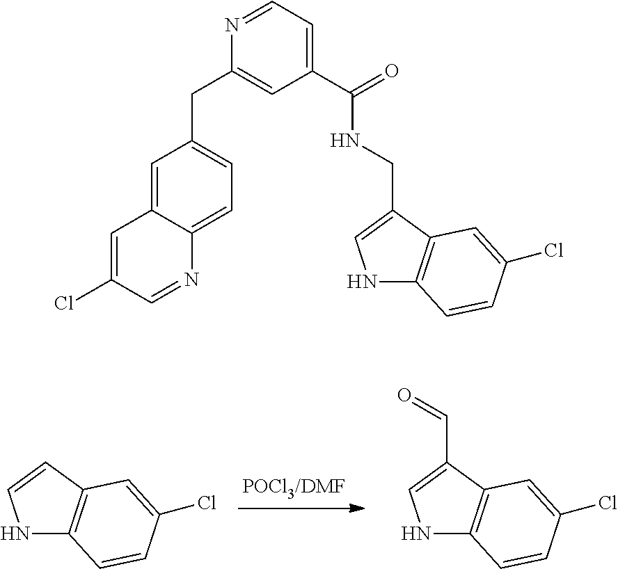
O=CC1=CNC2=C1C=C(Cl)C=C2.N1C2=C(C=C1)C=C(Cl)C=C2.C1=C2C(=CC=C1CC1=CC(C(=O)NCC3=CNC4=C3C=C(Cl)C=C4)=CC=N1)N=CC(Cl)=C2
